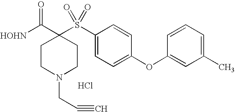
[HOHN]C(C1(S(C2=CC=C(OC3=CC(C)=CC=C3)C=C2)(=O)=O)CCN(CC#C)CC1)=O.Cl
